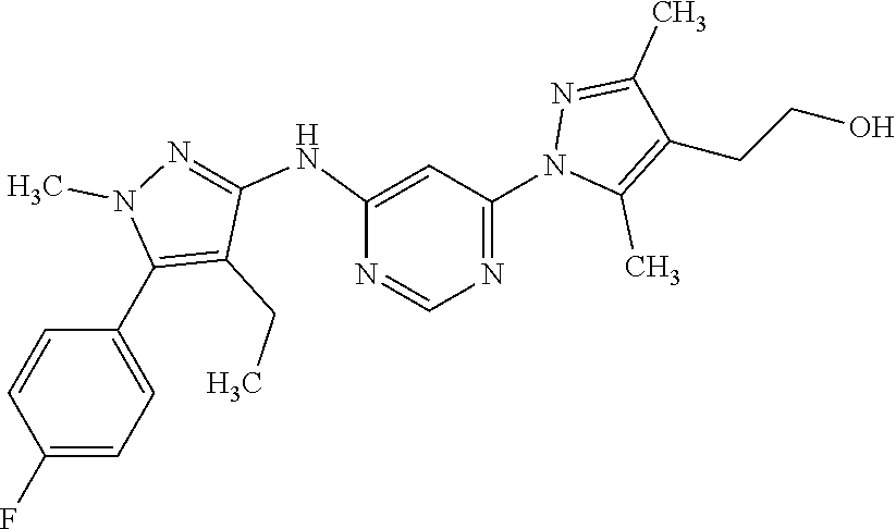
FC1=CC=C(C2=C(CC)C(NC3=CC(N4C(C)=C(CCO)C(C)=N4)=NC=N3)=NN2C)C=C1
